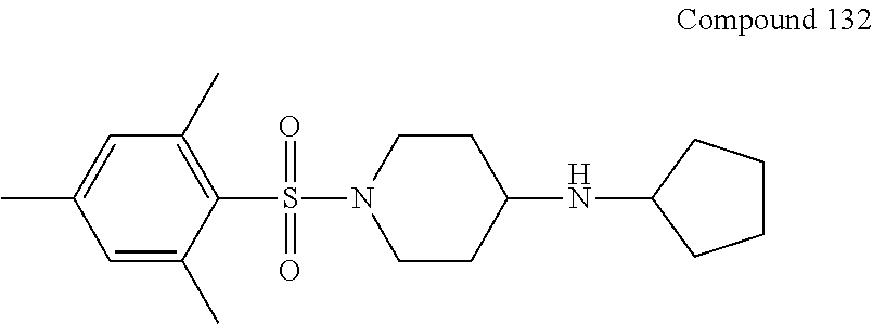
C1=C(C)C(S(=O)(=O)N2CCC(NC3CCCC3)CC2)=C(C)C=C1C
